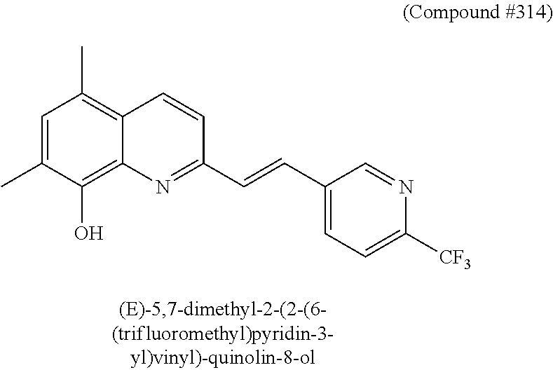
C1=C(C)C(O)=C2C(=C1C)C=CC(C=CC1=CC=C([CF3])N=C1)=N2
